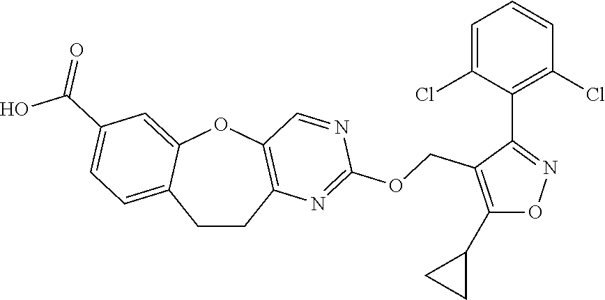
C1CC2=C(OC3=CC(C(O)=O)=CC=C13)C=NC(OCC1=C(C3CC3)ON=C1C1=C(Cl)C=CC=C1Cl)=N2
